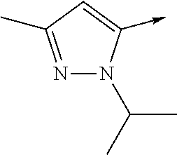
N1=C(C)C=C(->C)N1C(C)C
